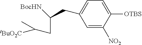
C1=C([NO2])C([OTBS])=CC=C1CC(CC(C)[tBuO2C])[BocHN]
